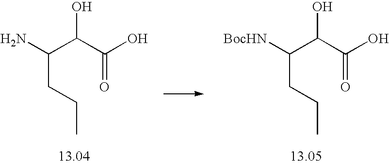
C(CC(C(O)C(O)=O)N)C.C(CC(C(O)C(O)=O)[BocHN])C
